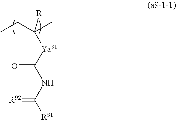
CCC(C)([Ya91]C(NC([R91])=[R92])=O)[R]
